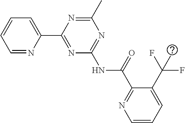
C1=NC(C2=NC(NC(C3=NC=CC=C3C(F)(F)C)=O)=NC(C)=N2)=CC=C1
